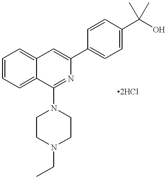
C12=CC=CC=C1C(N1CCN(CC)CC1)=NC(C1=CC=C(C(O)(C)C)C=C1)=C2
